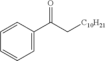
C1=CC=C(C(C[C10H21])=O)C=C1
